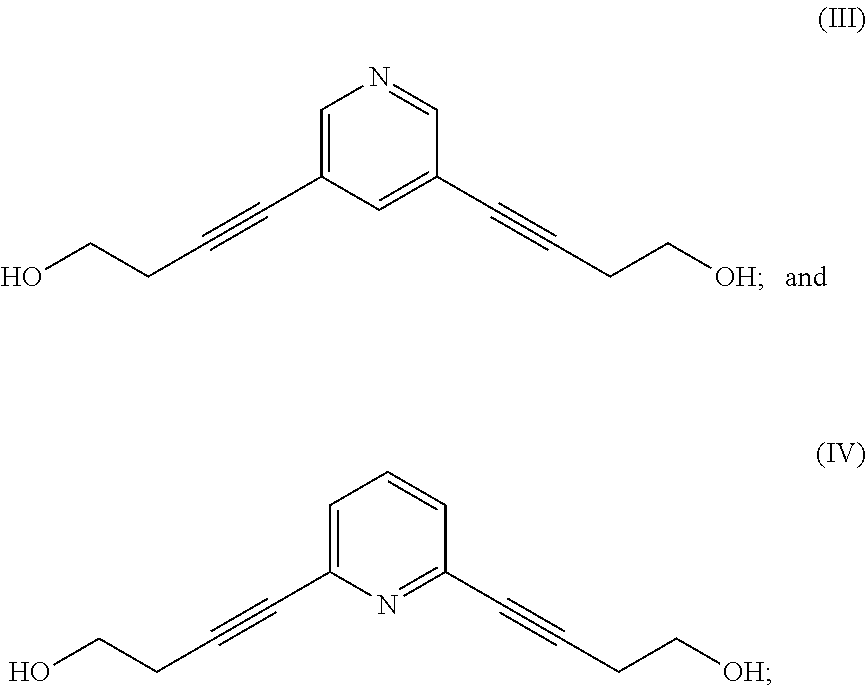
C1=C(C#CCCO)C=C(C#CCC[OH])C=N1.C1=C(C#CCCO)N=C(C#CCC[OH])C=C1
